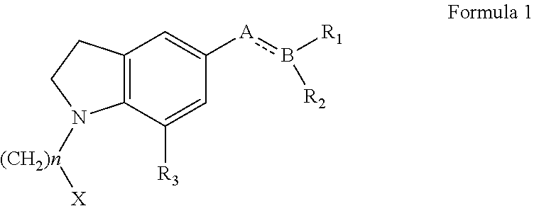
C12=C(C([R3])=CC([A]b([R1])[R2])=C1)N([(CH2)n][X])CC2
